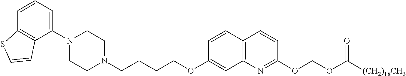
C1(N2CCN(CCCCOC3=CC4=C(C=C3)C=CC(OCOC([(CH2)18CH3])=O)=N4)CC2)=CC=CC2=C1C=CS2
